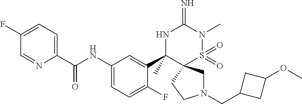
N1(CC2CC(OC)C2)CC2(CC1)S(=O)(=O)N(C)C(=N)NC2(C1=CC(NC(C2=CC=C(F)C=N2)=O)=CC=C1F)C
